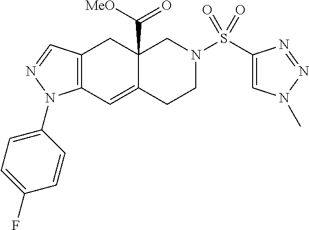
C12=C(C=C3C(C([MeO])=O)(C1)CN(S(C1=CN(C)N=N1)(=O)=O)CC3)N(C1=CC=C(F)C=C1)N=C2
